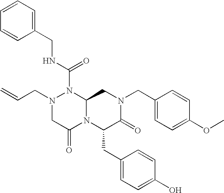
N(C(=O)N1N(CC=C)CC(=O)N2C1CN(CC1=CC=C(OC)C=C1)C(=O)C2CC1=CC=C(O)C=C1)CC1=CC=CC=C1
